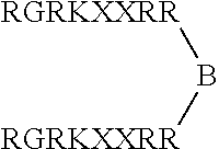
[RGRKXXRR]B[RGRKXXRR]
